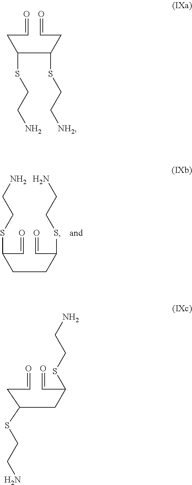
O=CC(CCC(C=O)SCCN)SCCN.O=CCC(SCCN)C(CC=O)SCC[NH2].O=CCC(CC(C=O)SCCN)SCCN
